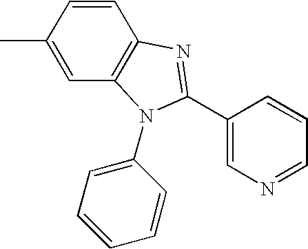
C1=CC(C)=CC2=C1N=C(C1=CN=CC=C1)N2C1=CC=CC=C1
